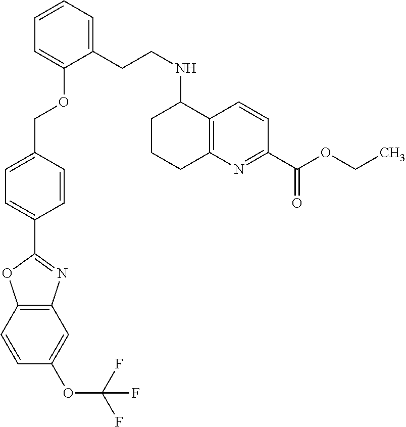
C1=CC2=C(C=C1OC(F)(F)F)N=C(C1=CC=C(COC3=CC=CC=C3CCNC3CCCC4=C3C=CC(C(OCC)=O)=N4)C=C1)O2
